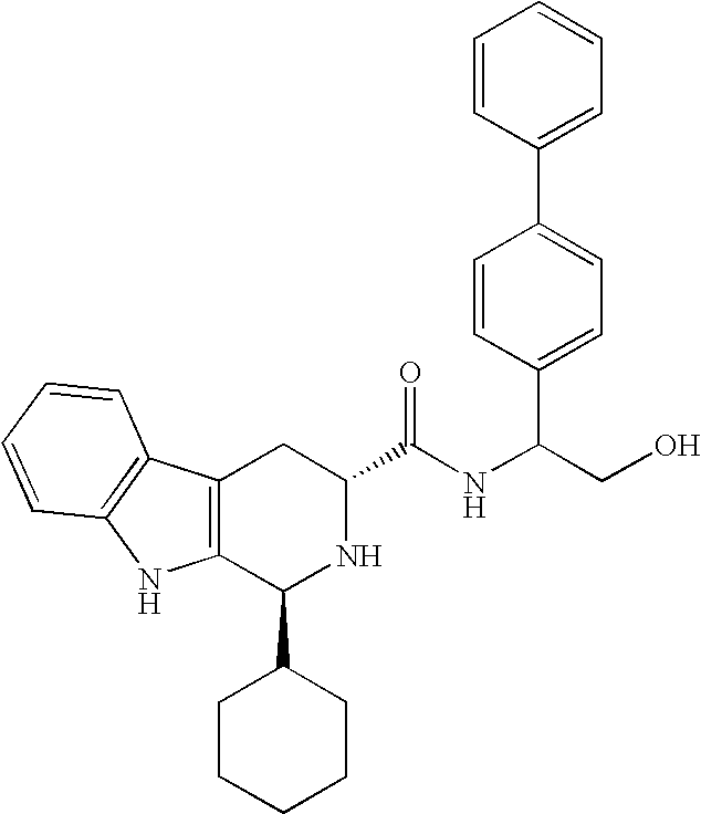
C1(C2CCCCC2)NC(C(=O)NC(C2=CC=C(C3=CC=CC=C3)C=C2)CO)CC2=C1NC1=C2C=CC=C1
